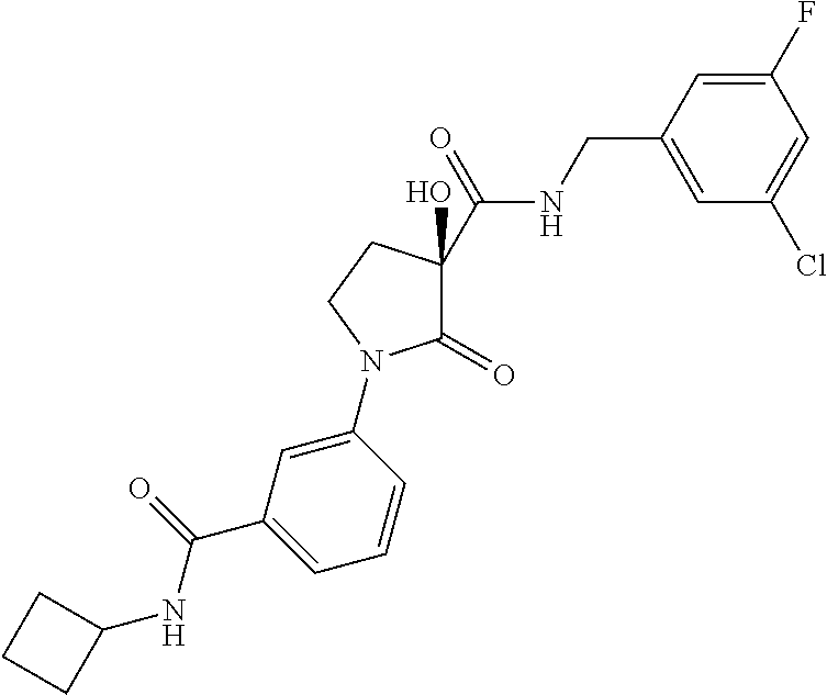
C1(=O)C(O)(C(NCC2=CC(Cl)=CC(F)=C2)=O)CCN1C1=CC(C(NC2CCC2)=O)=CC=C1
